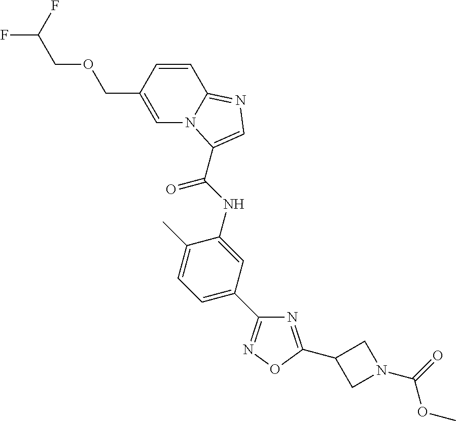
N1=C(C2CN(C(=O)OC)C2)ON=C1C1=CC=C(C)C(NC(=O)C2=CN=C3N2C=C(COCC(F)F)C=C3)=C1
